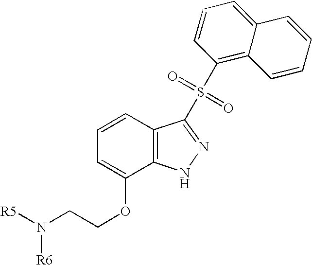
C1=CC2=C(C(OCCN([R5])[R6])=C1)NN=C2S(=O)(=O)C1=C2C(=CC=C1)C=CC=C2
